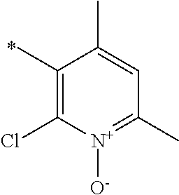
C1(C)=C(Cl)[N+]([O-])=C(C)C=C1C
